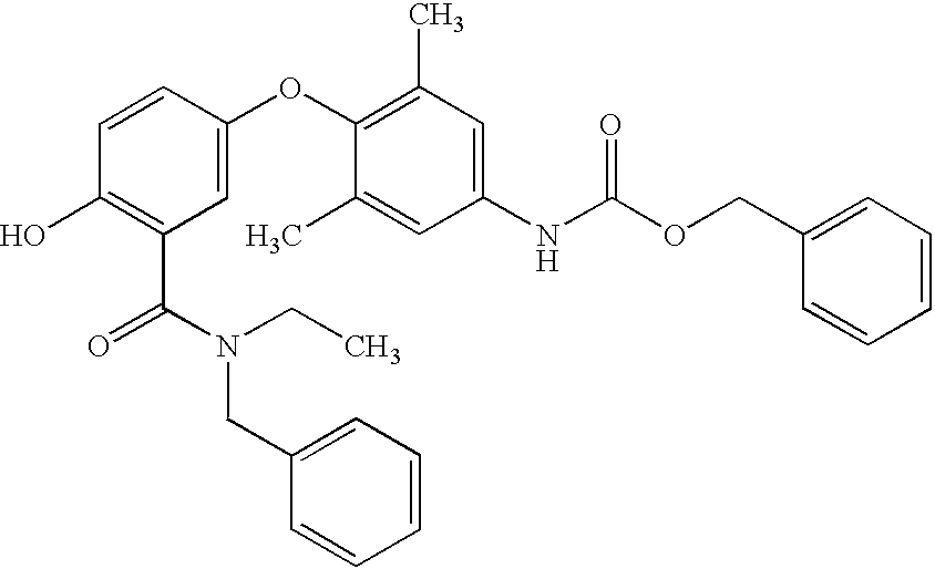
C1(O)=C(C(N(CC2=CC=CC=C2)CC)=O)C=C(OC2=C(C)C=C(NC(OCC3=CC=CC=C3)=O)C=C2C)C=C1
